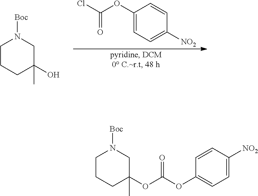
C1(OC(Cl)=O)=CC=C([NO2])C=C1.C1CCC(O)(C)CN1[Boc].C1CCC(OC(OC2=CC=C([NO2])C=C2)=O)(C)CN1[Boc]
